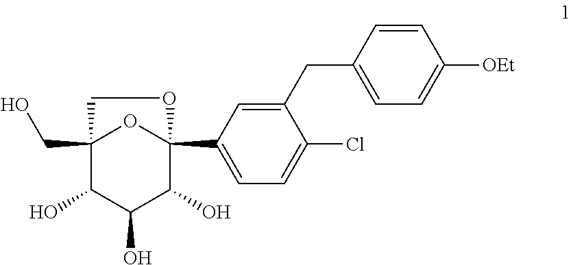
C12(CO)C(O)C(O)C(O)C(C3=CC=C(Cl)C(CC4=CC=C([OEt])C=C4)=C3)(O1)OC2
